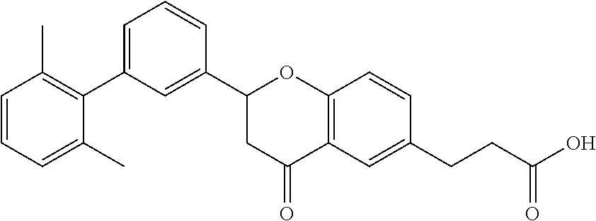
C1(C2CC(=O)C3=C(O2)C=CC(CCC(O)=O)=C3)=CC(C2=C(C)C=CC=C2C)=CC=C1
